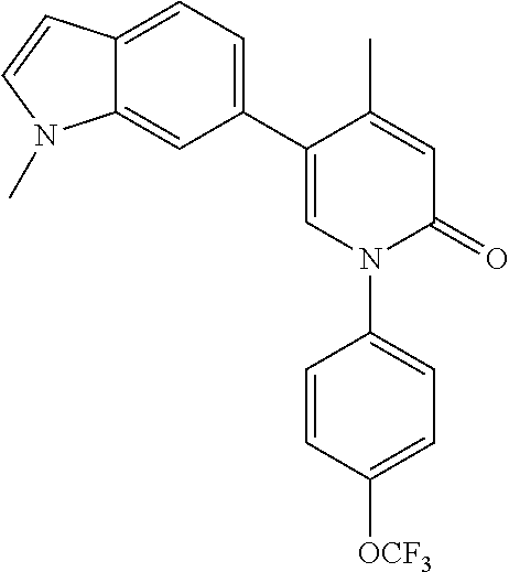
C1=C(C)C(C2=CC=C3C(=C2)N(C)C=C3)=CN(C2=CC=C([OCF3])C=C2)C1=O
